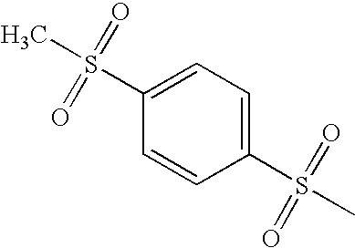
C1=C(S(C)(=O)=O)C=CC(S(C)(=O)=O)=C1
